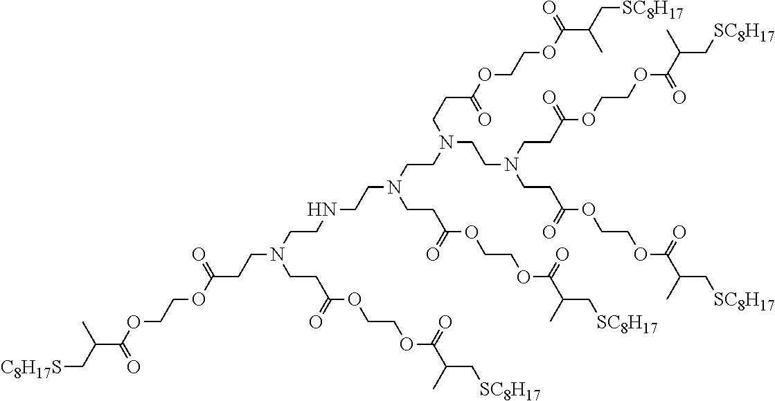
N(CCN(CCC(OCCOC(C(C[SC8H17])C)=O)=O)CCNCCN(CCC(OCCOC(C(C[SC8H17])C)=O)=O)CCC(OCCOC(C(C[C8H17S])C)=O)=O)(CCN(CCC(OCCOC(C(C[SC8H17])C)=O)=O)CCC(OCCOC(C(C[SC8H17])C)=O)=O)CCC(OCCOC(C(C[SC8H17])C)=O)=O
